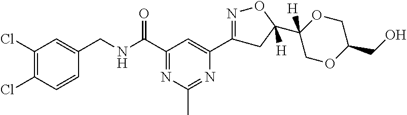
C1(Cl)=C(Cl)C=CC(CNC(C2=NC(C)=NC(C3=NOC(C4([H])OCC(CO)OC4)([H])C3)=C2)=O)=C1
